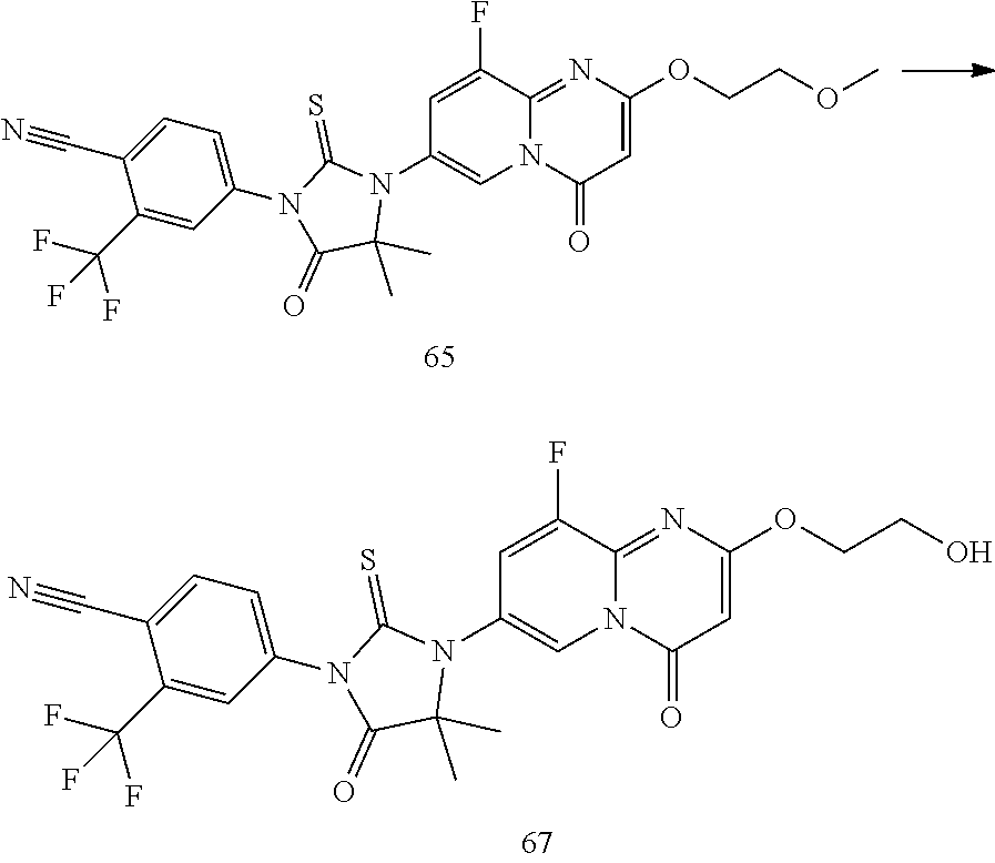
C1(C(F)(F)F)=CC(N2C(=O)C(C)(C)N(C3=CN4C(=NC(OCCOC)=CC4=O)C(F)=C3)C2=S)=CC=C1C#N.C1(C(F)(F)F)=CC(N2C(=O)C(C)(C)N(C3=CN4C(=NC(OCCO)=CC4=O)C(F)=C3)C2=S)=CC=C1C#N
